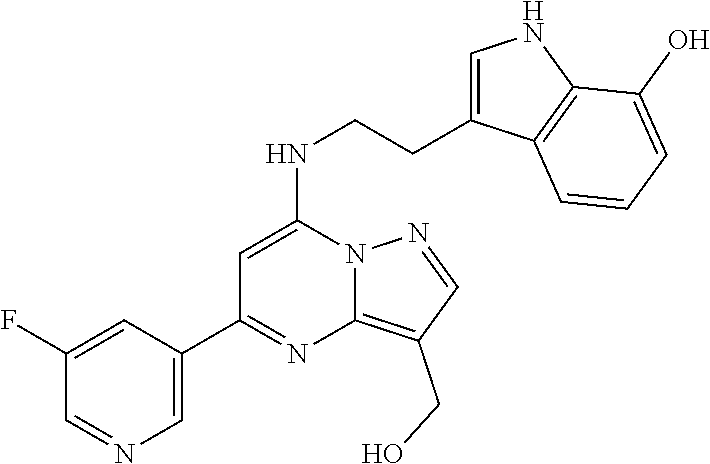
N(CCC1=CNC2=C1C=CC=C2O)C1=CC(C2=CN=CC(F)=C2)=NC2=C(CO)C=NN12
